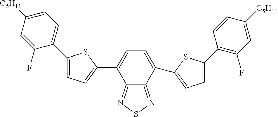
C12=NSN=C1C(C1=CC=C(C3=C(F)C=C([C5H11])C=C3)S1)=CC=C2C1=CC=C(C2=CC=C([C5H11])C=C2F)S1
